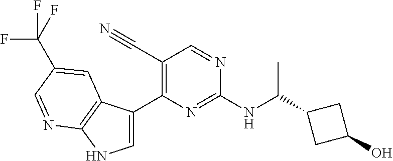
C1(C#N)=C(C2=CNC3=C2C=C(C(F)(F)F)C=N3)N=C(NC(C2CC(O)C2)C)N=C1
